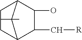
C12C(C[R])C(O)C(C1)CC2
